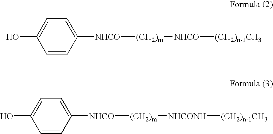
C1=CC([NHCO][(CH2)m][NHCO][(CH2)n-1CH3])=CC=C1O.C1=CC([NHCO][(CH2)m][NHCONH][(CH2)n-1CH3])=CC=C1O
